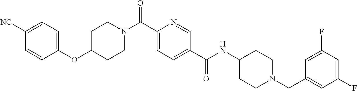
C1C(OC2=CC=C([NC])C=C2)CCN(C(C2=CC=C(C(NC3CCN(CC4=CC(F)=CC(F)=C4)CC3)=O)C=N2)=O)C1
